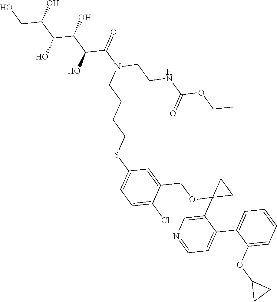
C1=C(Cl)C(COC2(C3=CN=CC=C3C3=CC=CC=C3OC3CC3)CC2)=CC(SCCCCN(C(=O)C(C(C(C(CO)O)O)O)O)CCNC(OCC)=O)=C1
